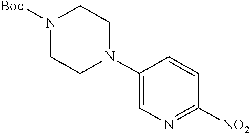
[NO2]C1=NC=C(N2CCN([Boc])CC2)C=C1
